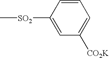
C1=CC([SO2]C)=CC([CO2K])=C1
